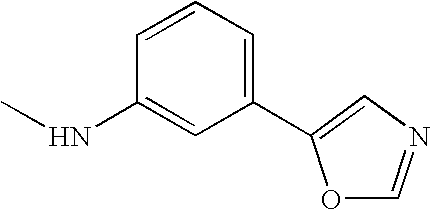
N(C1=CC(C2=CN=CO2)=CC=C1)C
